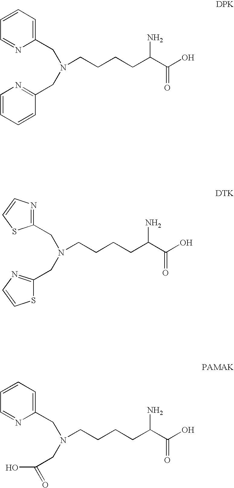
C1(CN(CC2=NC=CC=C2)CCCCC(C(O)=O)N)=CC=CC=N1.C1(CN(CC2=NC=CS2)CCCCC(C(O)=O)N)=NC=CS1.C1(CN(CC(O)=O)CCCCC(C(O)=O)N)=CC=CC=N1
